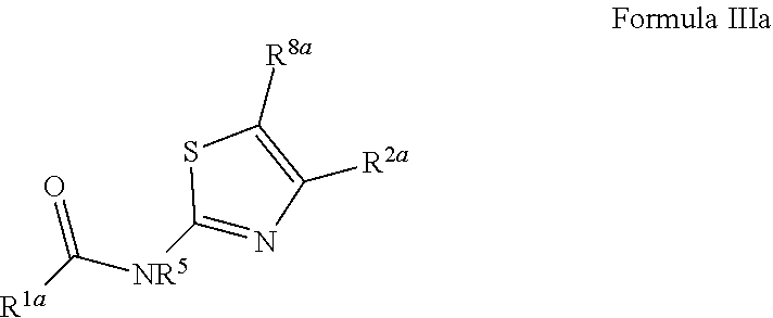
O=C([R1a])[NR5]C1=NC([R2a])=C([R8a])S1
